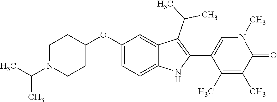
C1(OC2=CC=C3C(=C2)C(C(C)C)=C(C2=CN(C)C(=O)C(C)=C2C)N3)CCN(C(C)C)CC1
